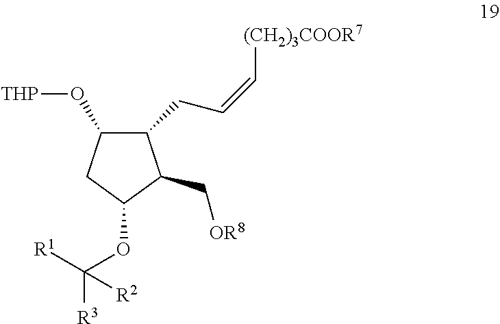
C1(O[THP])C(CC=C[(CH2)3COOR7])C(C[OR8])C(OC([R1])([R3])[R2])C1
